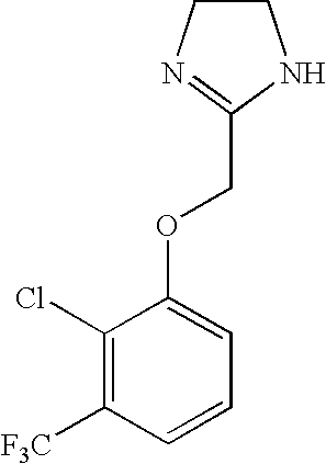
C1(Cl)=C([F3C])C=CC=C1OCC1=NCCN1
